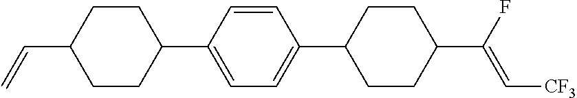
C1CC(C2=CC=C(C3CCC(C(F)=C[CF3])CC3)C=C2)CCC1C=C
